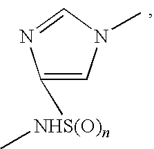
C1([NHS(O)n]C)=CN(C)C=N1
